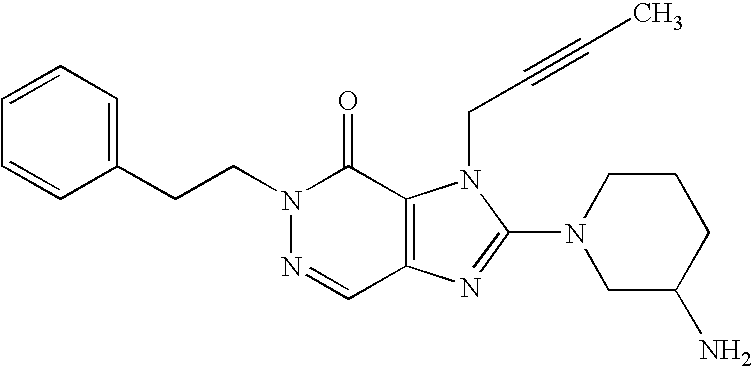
C(N1N=CC2=C(C1=O)N(CC#CC)C(N1CC(N)CCC1)=N2)CC1=CC=CC=C1
